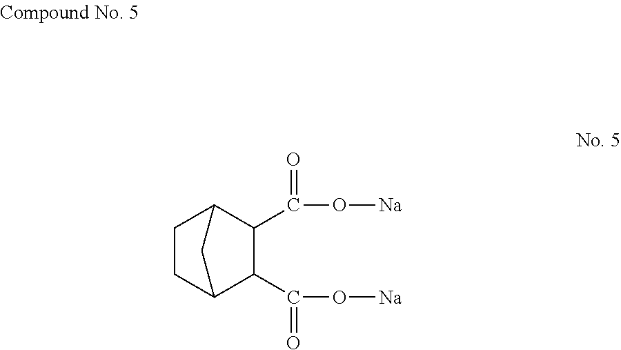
C1(C(O[Na])=O)C2CCC(C1C(=O)O[Na])C2
